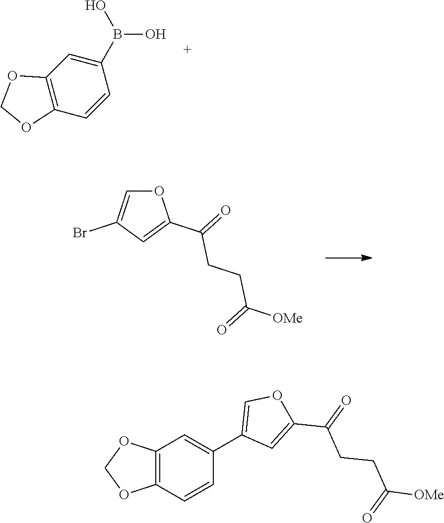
B(O)(C1=CC2=C(C=C1)OCO2)O.O1C=C(Br)C=C1C(=O)CCC([OMe])=O.C12=C(C=CC(C3=COC(C(=O)CCC([OMe])=O)=C3)=C1)OCO2
